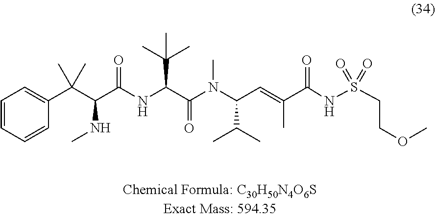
C1=CC=CC(C(C(C(NC(C(N(C(C=C(C(NS(=O)(=O)CCOC)=O)C)C(C)C)C)=O)C(C)(C)C)=O)NC)(C)C)=C1
